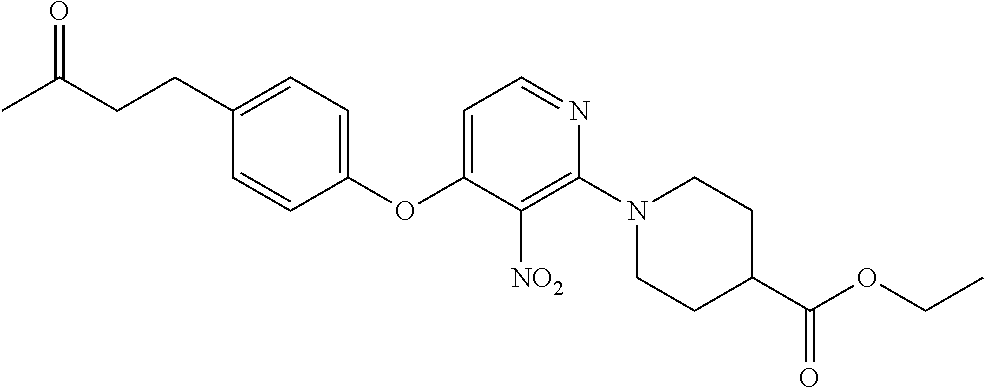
C1(CCC(C)=O)=CC=C(OC2=CC=NC(N3CCC(C(OCC)=O)CC3)=C2[NO2])C=C1
